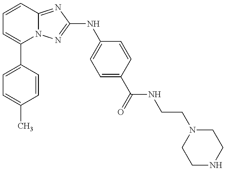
C1=C(C2=CC=CC3=NC(NC4=CC=C(C(NCCN5CCNCC5)=O)C=C4)=NN23)C=CC(C)=C1
